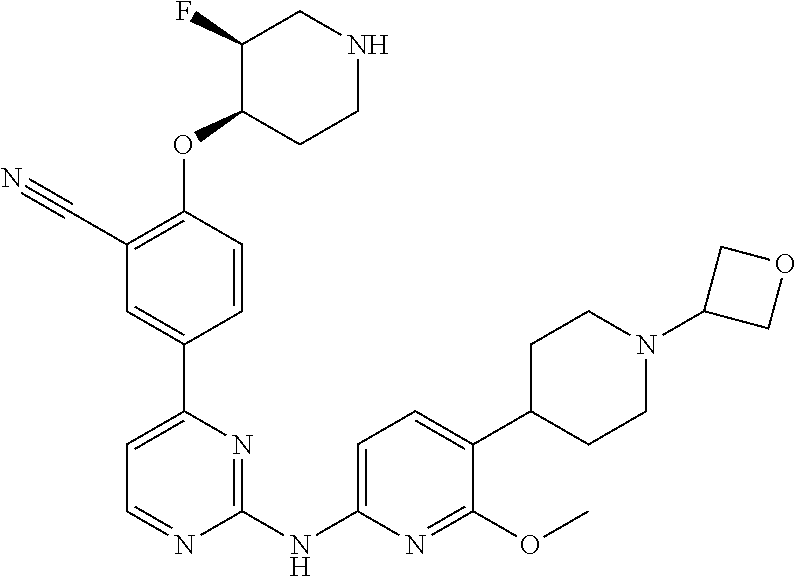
C1(C#N)=C(OC2CCNCC2F)C=CC(C2=CC=NC(NC3=CC=C(C4CCN(C5COC5)CC4)C(OC)=N3)=N2)=C1
